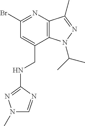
C1(Br)=NC2=C(C(CNC3=NN(C)C=N3)=C1)N(C(C)C)N=C2C
